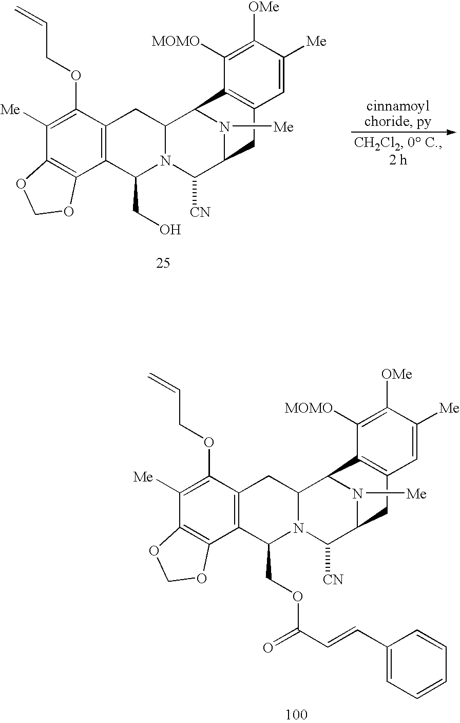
C1([Me])=C(OCC=C)C2=C(C3=C1OCO3)C(CO)N1C(C2)C2N([Me])C(C1[CN])CC1=C2C([MOMO])=C([OMe])C([Me])=C1.C1([Me])=C(OCC=C)C2=C(C3=C1OCO3)C(COC(C=CC1=CC=CC=C1)=O)N1C(C2)C2N([Me])C(C1[CN])CC1=C2C([MOMO])=C([OMe])C([Me])=C1
